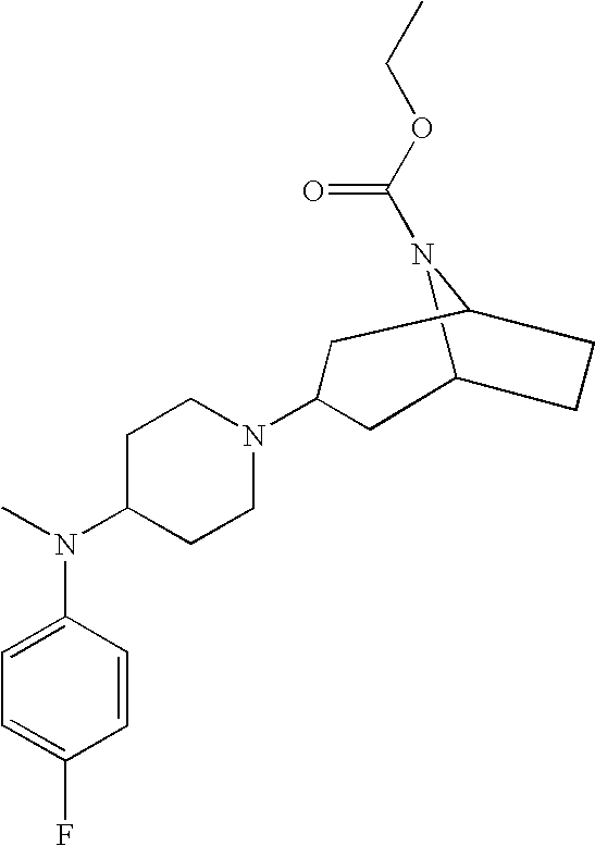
C12N(C(OCC)=O)C(CC1)CC(N1CCC(N(C)C3=CC=C(F)C=C3)CC1)C2
